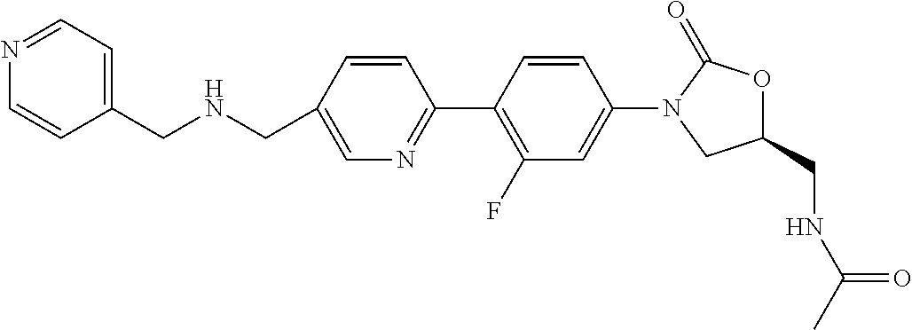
C1=CC(CNCC2=CN=C(C3=C(F)C=C(N4CC(CNC(=O)C)OC4=O)C=C3)C=C2)=CC=N1
